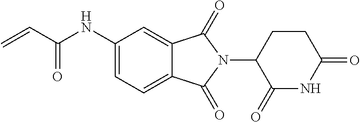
C1(NC(C=C)=O)=CC=C2C(=C1)C(=O)N(C1C(=O)NC(=O)CC1)C2=O
